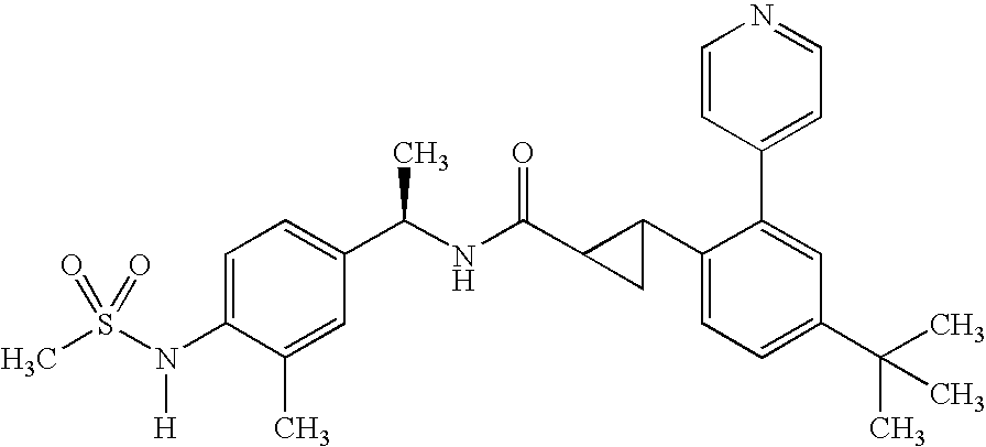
C1=C(N(S(C)(=O)=O)[H])C(C)=CC(C(C)NC(=O)C2CC2C2=CC=C(C(C)(C)C)C=C2C2=CC=NC=C2)=C1
